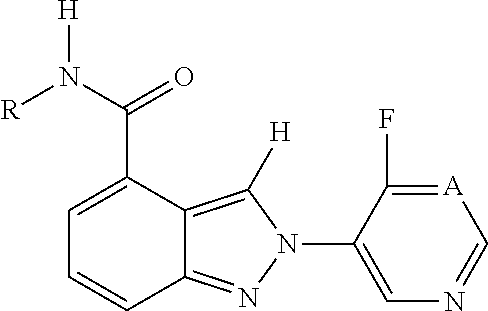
C12=NN(C3=CN=C[A]=C3F)C([H])=C1C(C(=O)N([R])[H])=CC=C2
